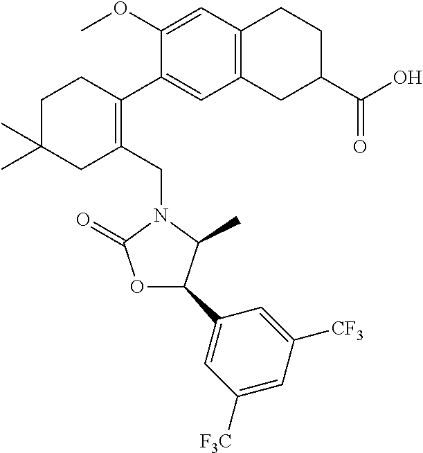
C1(OC)=CC2=C(C=C1C1=C(CN3C(=O)OC(C4=CC([F3C])=CC([CF3])=C4)C3C)CC(C)(C)CC1)CC(C(O)=O)CC2
